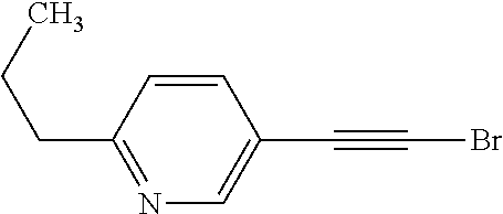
C1=CC(CCC)=NC=C1C#CBr
